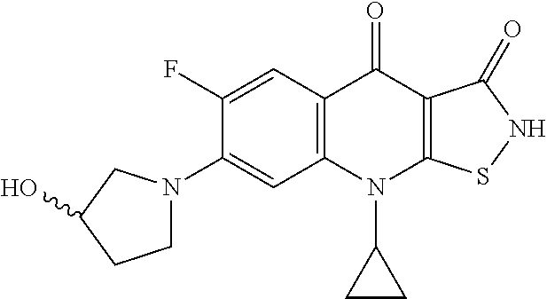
C12=C(C=C(F)C(N3CCC(O)C3)=C1)C(=O)C1=C(N2C2CC2)SNC1=O
